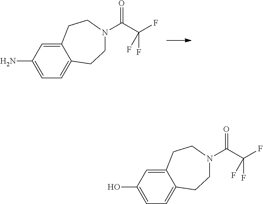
C12=CC(N)=CC=C1CCN(C(C(F)(F)F)=O)CC2.C12=CC(O)=CC=C1CCN(C(C(F)(F)F)=O)CC2
